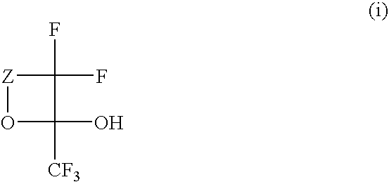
FC1(F)[Z]OC1(O)[CF3]
